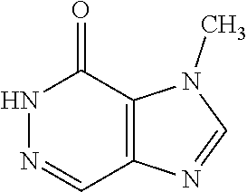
N1=CC2=C(C(=O)N1)N(C)C=N2
